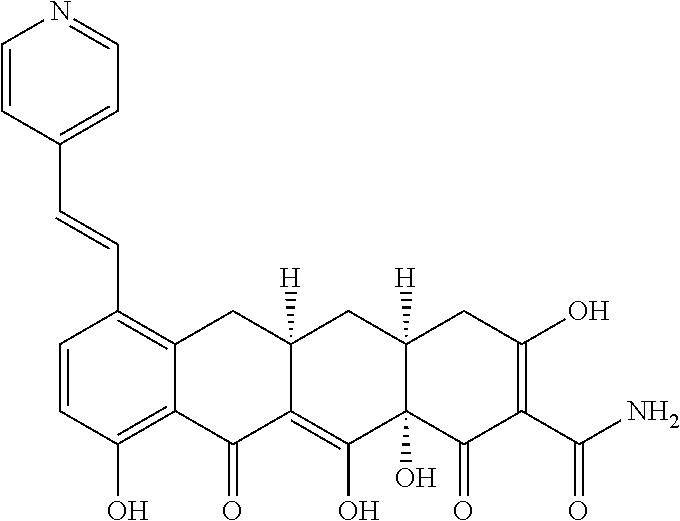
C1=CC(O)=C2C(=C1C=CC1=CC=NC=C1)CC1([H])C(=C(O)C3(O)C([H])(C1)CC(O)=C(C(N)=O)C3=O)C2=O
